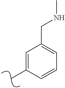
CC1=CC(CNC)=CC=C1
